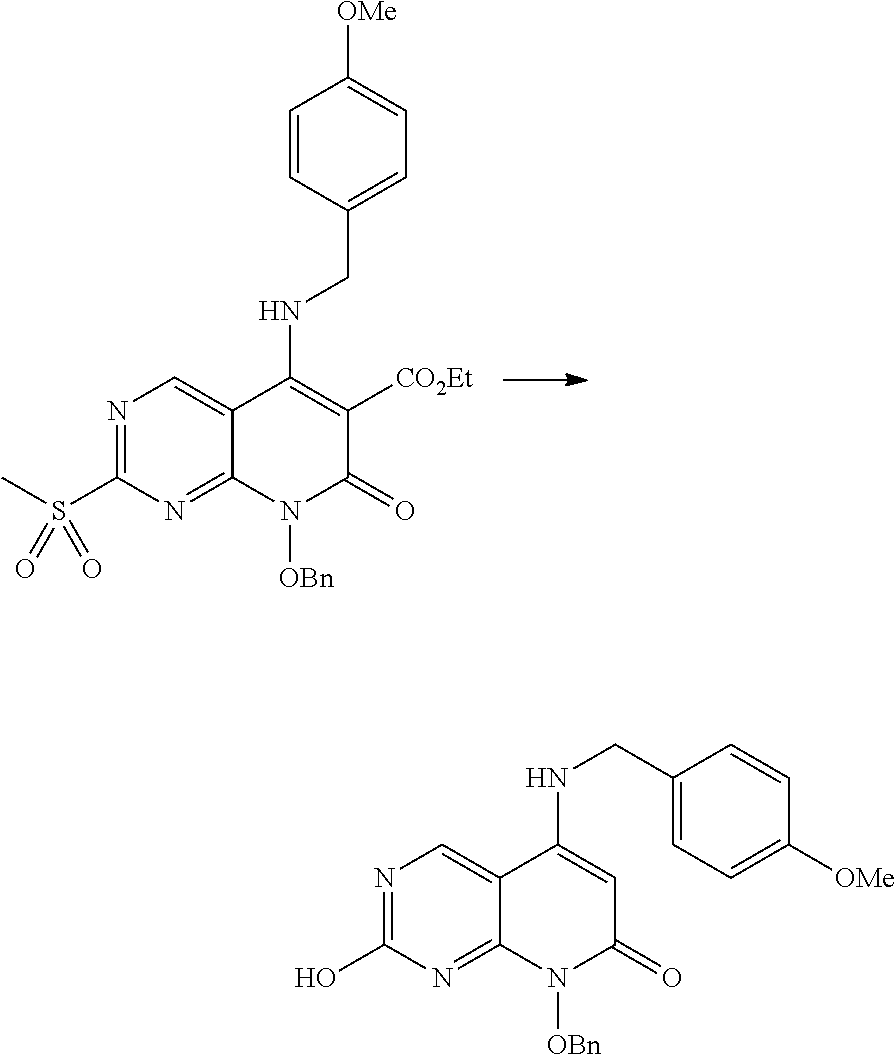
N1=C(S(C)(=O)=O)N=C2C(=C1)C(NCC1=CC=C([OMe])C=C1)=C([CO2Et])C(=O)N2[OBn].N1=C(O)N=C2C(=C1)C(NCC1=CC=C([OMe])C=C1)=CC(=O)N2[OBn]
